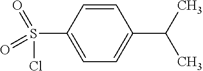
C1=C(S(=O)(=O)Cl)C=CC(C(C)C)=C1
